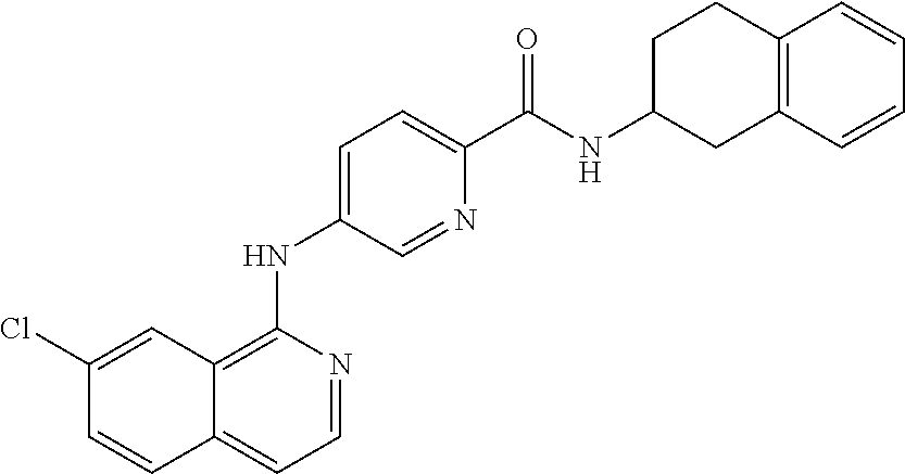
C12=CC=NC(NC3=CC=C(C(NC4CC5=C(CC4)C=CC=C5)=O)N=C3)=C1C=C(Cl)C=C2
